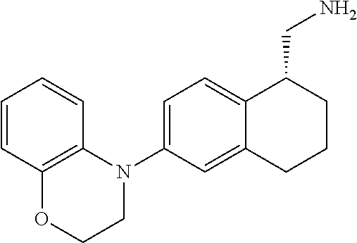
C1(N2C3=C(OCC2)C=CC=C3)=CC=C2C(=C1)CCCC2CN
